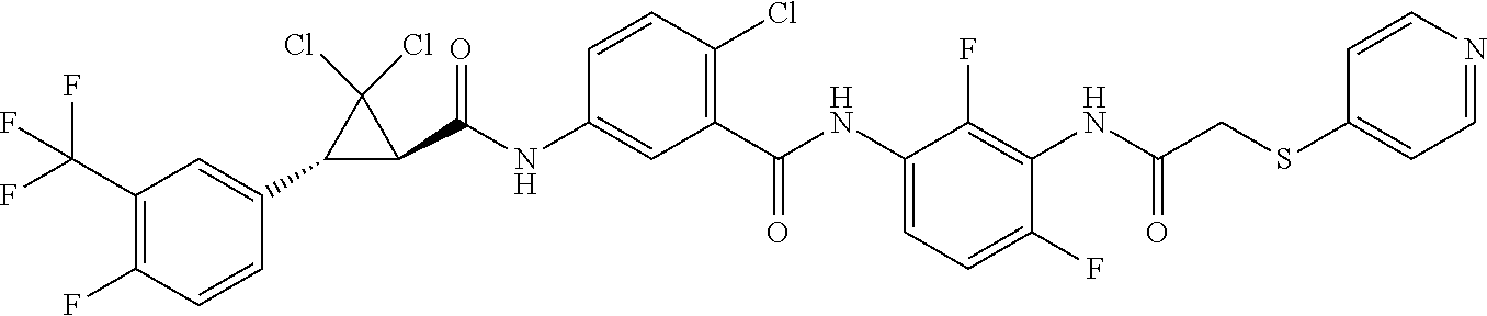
N(C1=C(F)C(NC(=O)C2=C(Cl)C=CC(NC(=O)C3C(Cl)(Cl)C3C3=CC(C(F)(F)F)=C(F)C=C3)=C2)=CC=C1F)C(CSC1=CC=NC=C1)=O
